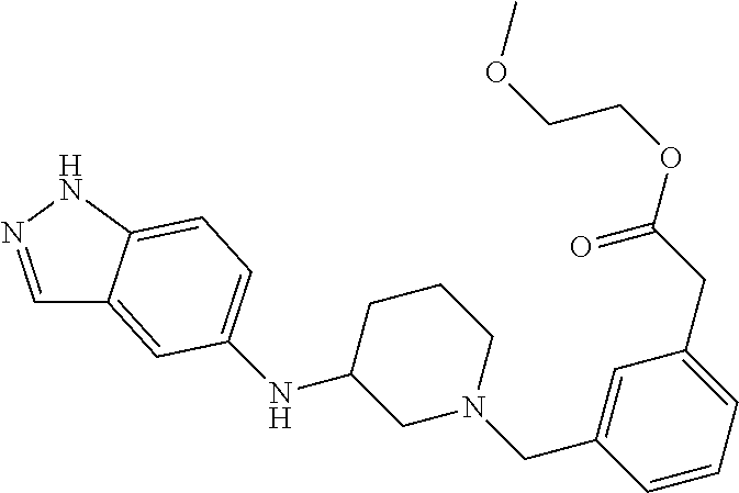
C1=NNC2=CC=C(NC3CN(CC4=CC(CC(OCCOC)=O)=CC=C4)CCC3)C=C12
